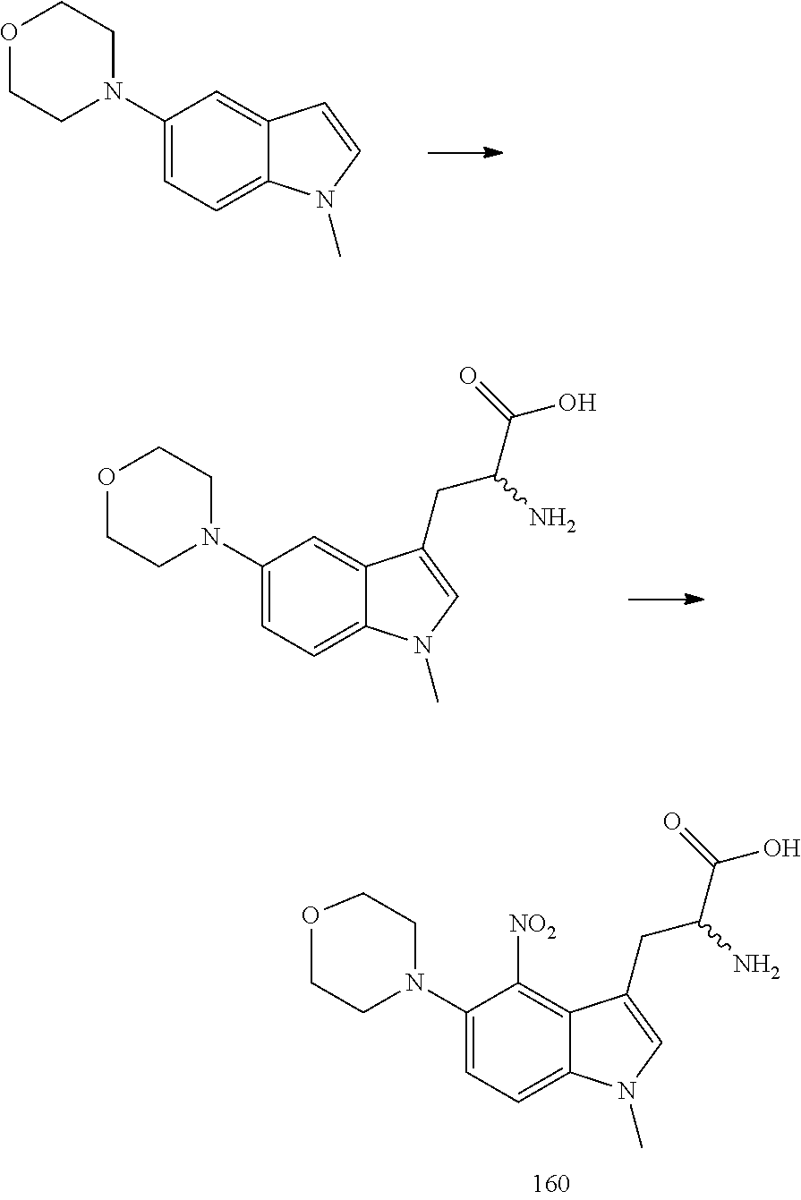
C1(N2CCOCC2)=CC=C2C(=C1)C=CN2C.C1(N2CCOCC2)=CC=C2C(=C1)C(CC(C(=O)O)N)=CN2C.C1(N2CCOCC2)=CC=C2C(=C1[NO2])C(CC(C(=O)O)N)=CN2C
